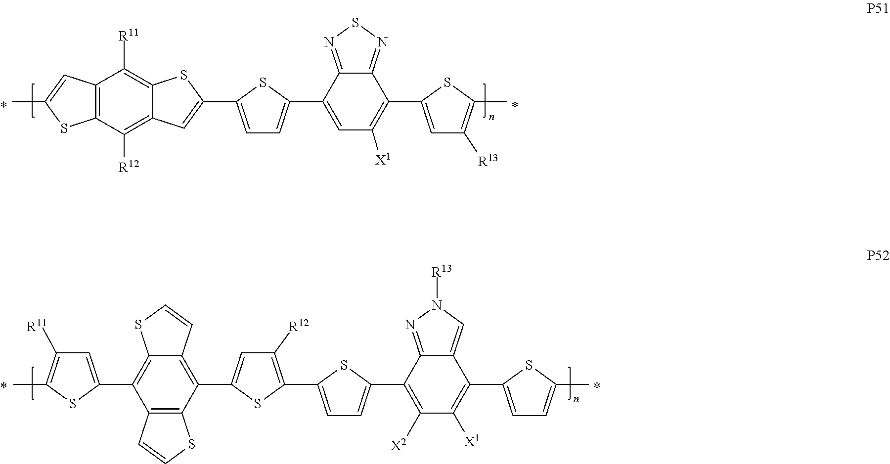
C1=C(C2=C([X1])C=C(C3=CC=C(C4=CC5=C([R12])C6=C(C([R11])=C5S4)C=C(C)S6)S3)C3=NSN=C23)SC(C)=C1[R13].C1=C(C2=C3C(=C(C4=CC([R12])=C(C5=CC=C(C6=C([X2])C([X1])=C(C7=CC=C(C)S7)C7=CN([R13])N=C67)S5)S4)C4=C2C=CS4)C=CS3)SC(C)=C1[R11]
